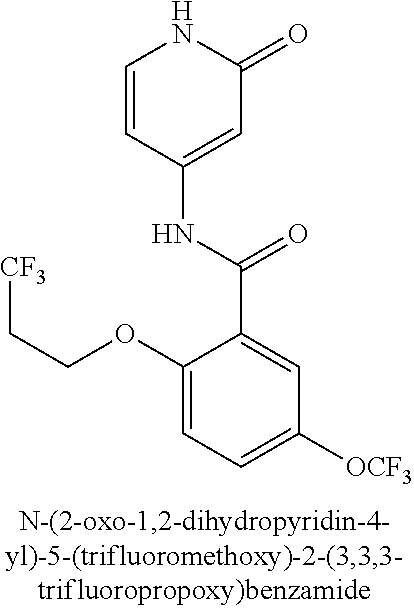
C1(OCC[CF3])=CC=C([OCF3])C=C1C(=O)NC1=CC(=O)NC=C1
